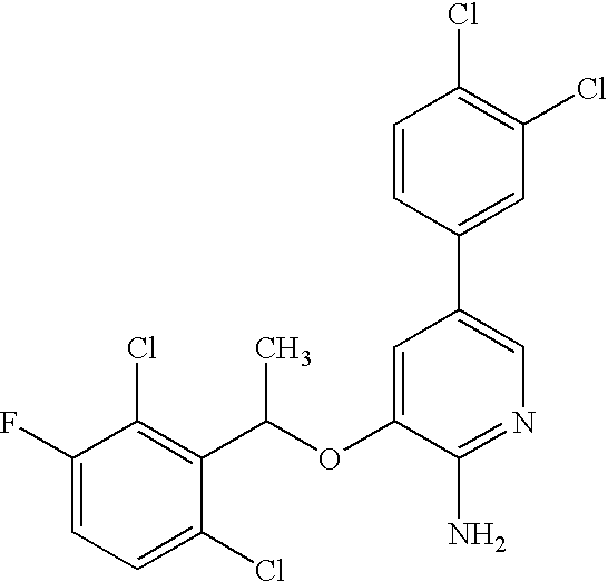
FC1=CC=C(Cl)C(C(OC2=CC(C3=CC(Cl)=C(Cl)C=C3)=CN=C2N)C)=C1Cl
